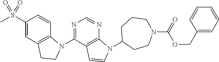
C1(S(C)(=O)=O)=CC2=C(C=C1)N(C1=NC=NC3=C1C=CN3C1CCCN(C(OCC3=CC=CC=C3)=O)CC1)CC2
